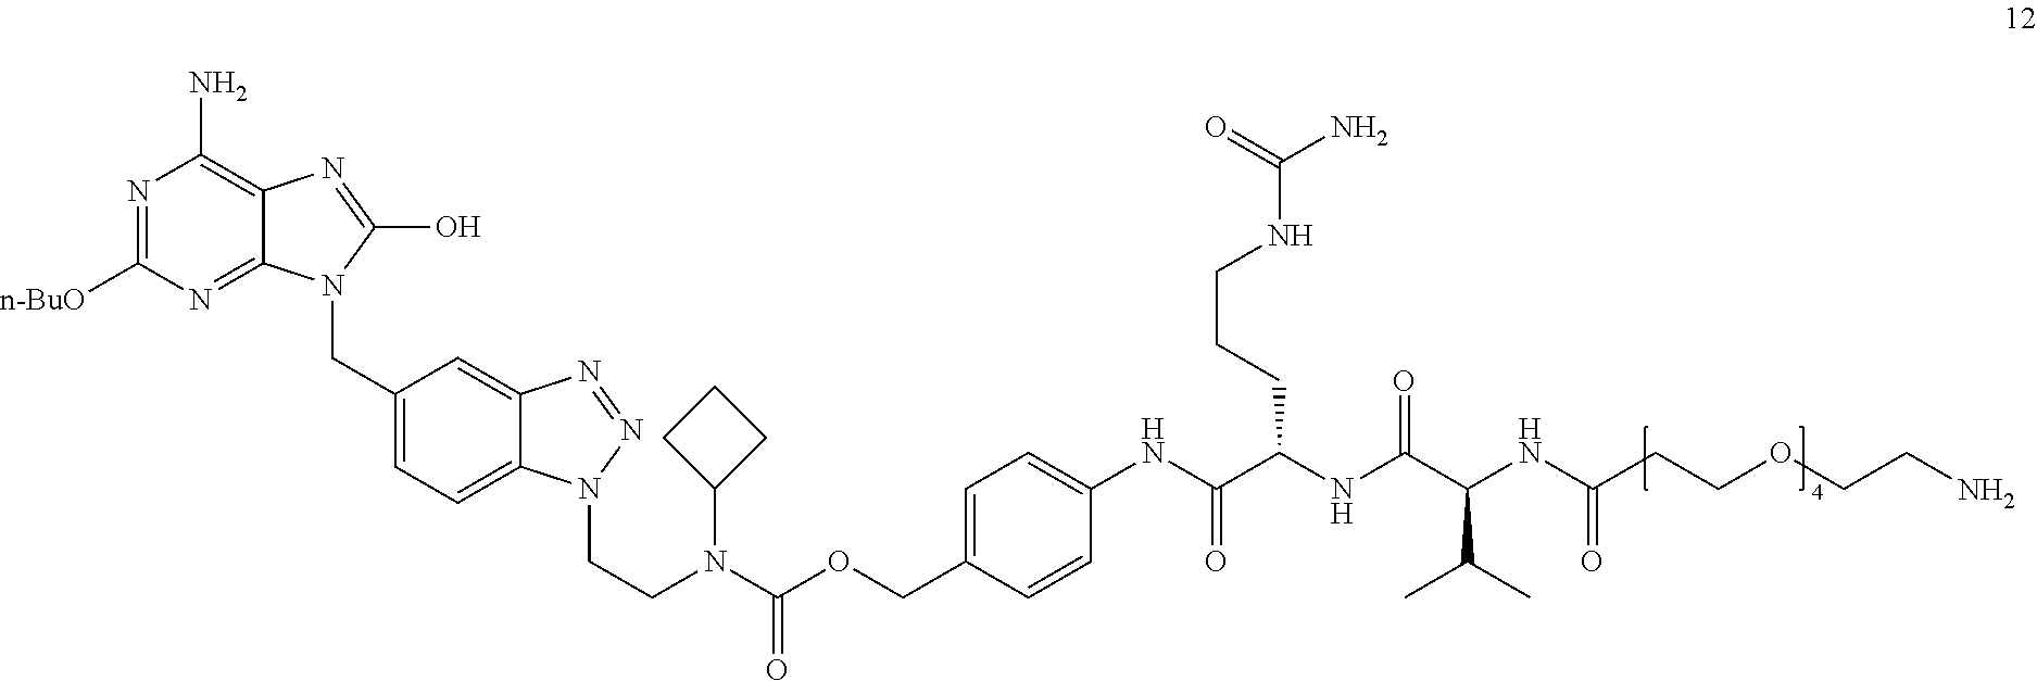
N1=C([n-BuO])N=C2C(=C1N)N=C(O)N2CC1=CC=C2C(=C1)N=NN2CCN(C1CCC1)C(OCC1=CC=C(NC(C(NC(C(NC(CCOCCN)=O)C(C)C)=O)CCCNC(N)=O)=O)C=C1)=O
